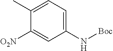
C1(C)=CC=C(N[Boc])C=C1[O2N]
